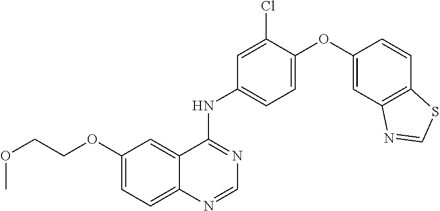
C12=CC=C(OCCOC)C=C1C(NC1=CC=C(OC3=CC4=C(C=C3)SC=N4)C(Cl)=C1)=NC=N2
